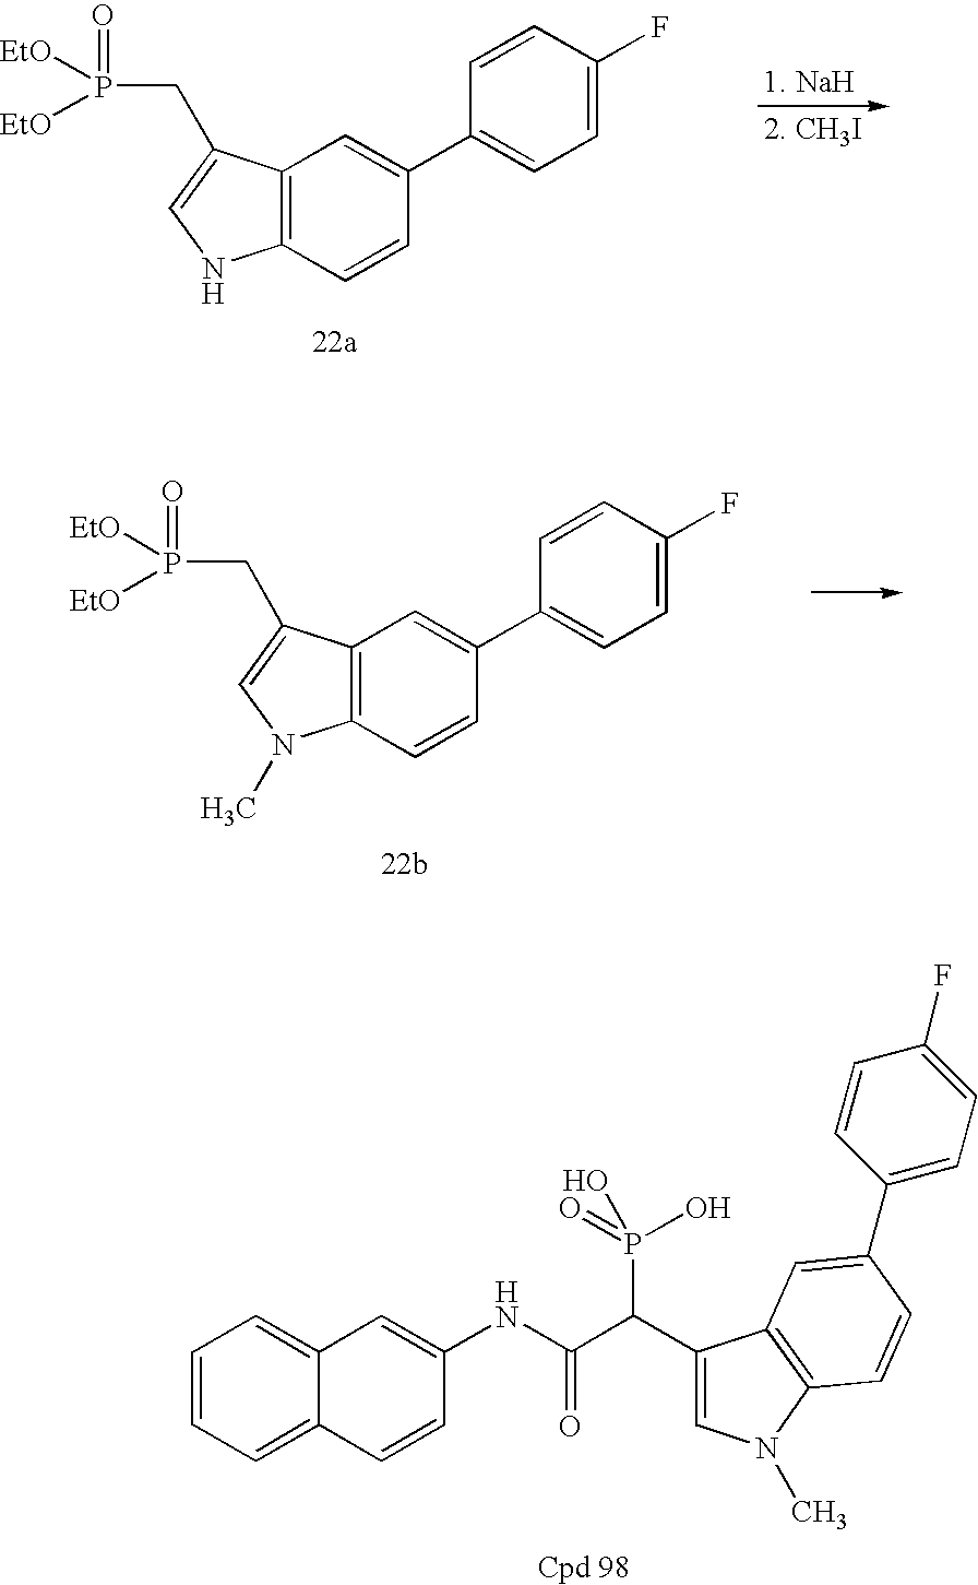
C1=CC=C2C(=C1)C=C(NC(C(C1=CN(C)C3=C1C=C(C1=CC=C(F)C=C1)C=C3)P(=O)(O)O)=O)C=C2.C12=C(C=CC(C3=CC=C(F)C=C3)=C1)NC=C2CP(=O)([EtO])[EtO].C12=C(C=CC(C3=CC=C(F)C=C3)=C1)N(C)C=C2CP(=O)([EtO])[EtO]
